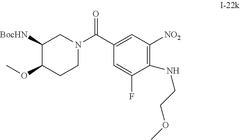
N(C1=C([NO2])C=C(C(N2CC([BocHN])C(OC)CC2)=O)C=C1F)CCOC
